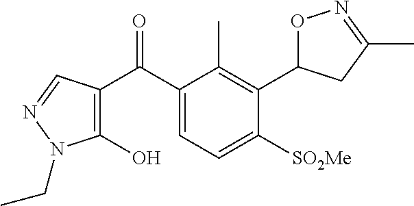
C1(O)=C(C(C2=CC=C([SO2Me])C(C3ON=C(C)C3)=C2C)=O)C=NN1CC
